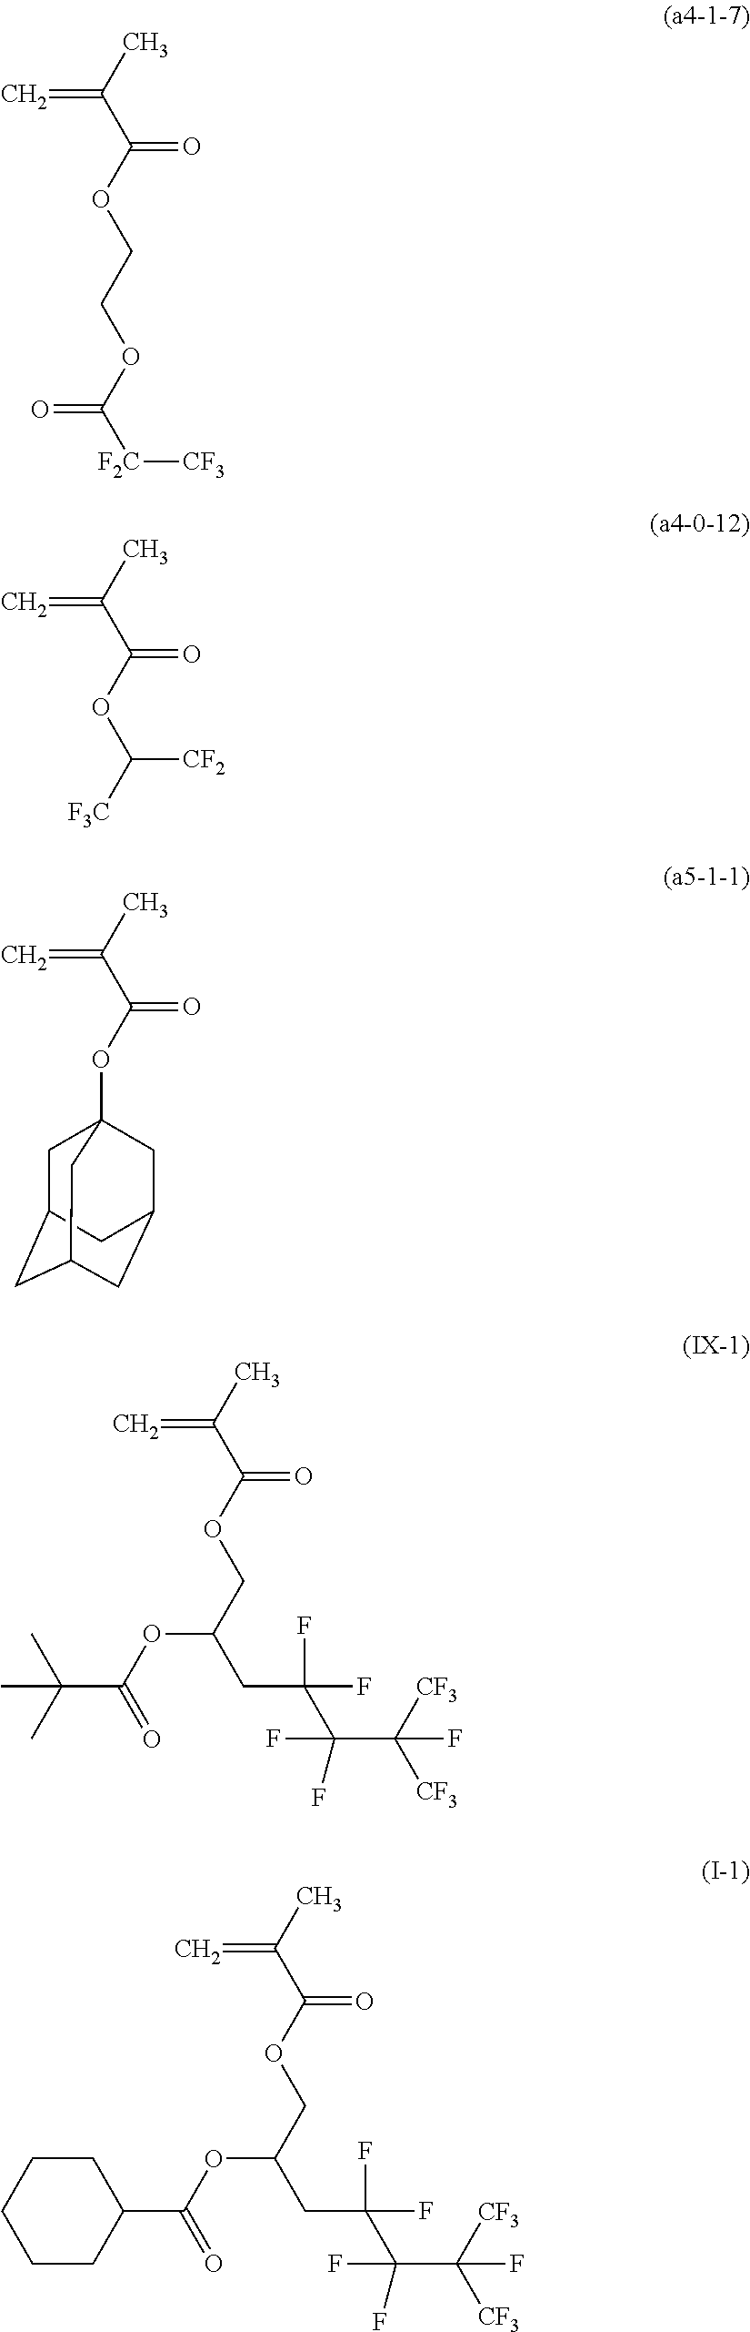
C(C(C)=C)(=O)OCCOC([F2C][CF3])=O.C(C(C)=C)(=O)OC([F3C])[CF2].C(C(C)=C)(=O)OC12CC3CC(CC(C1)C3)C2.C(C(C)=C)(=O)OCC(OC(C(C)(C)C)=O)CC(F)(F)C(F)(C([CF3])([CF3])F)F.C(C(C)=C)(=O)OCC(OC(C1CCCCC1)=O)CC(F)(F)C(F)(C([CF3])([CF3])F)F
